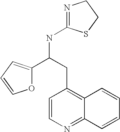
C1=CN=C2C(=C1CC(C1=CC=CO1)NC1=NCCS1)C=CC=C2
